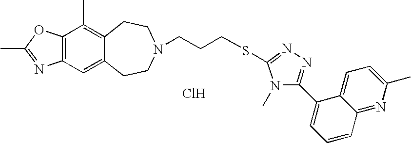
Cl.C12=C(C=C3C(=C1C)CCN(CCCSC1=NN=C(C4=CC=CC5=NC(C)=CC=C45)N1C)CC3)N=C(C)O2
